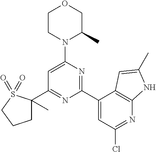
C1(C2=NC(C3=CC(Cl)=NC4=C3C=C(C)N4)=NC(N3C(C)COCC3)=C2)(C)CCCS1(=O)=O
